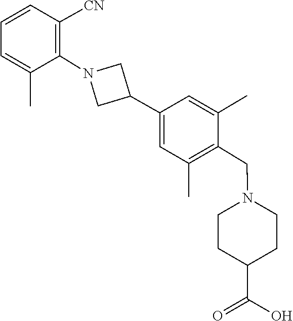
C1=C(C2CN(C3=C([CN])C=CC=C3C)C2)C=C(C)C(CN2CCC(C(=O)O)CC2)=C1C
